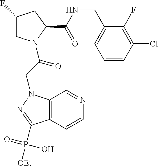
C1C(F)CC(C(NCC2=CC=CC(Cl)=C2F)=O)N1C(CN1C2=C(C(P([OEt])(=O)O)=N1)C=CN=C2)=O
